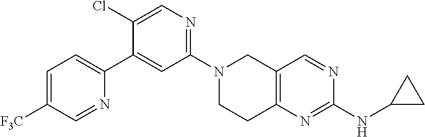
N1(C2=NC=C(Cl)C(C3=CC=C([F3C])C=N3)=C2)CCC2=C(C1)C=NC(NC1CC1)=N2
